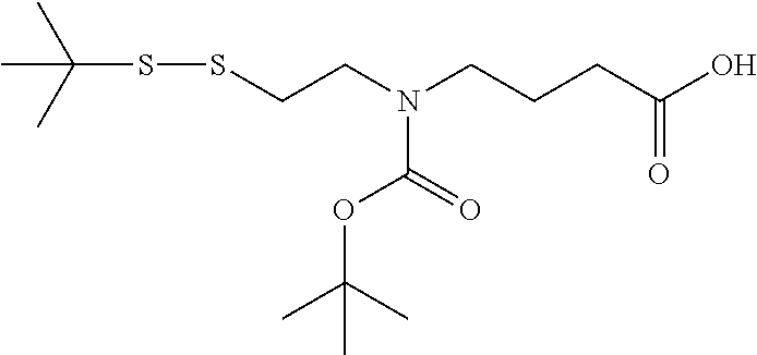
C(SSCCN(CCCC(O)=O)C(=O)OC(C)(C)C)(C)(C)C
